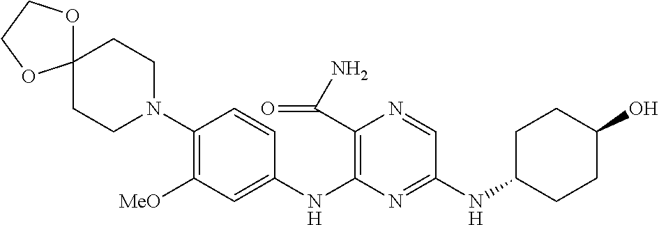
C1(N2CCC3(CC2)OCCO3)=C([MeO])C=C(NC2=C(C(=O)N)N=CC(NC3CCC(O)CC3)=N2)C=C1
